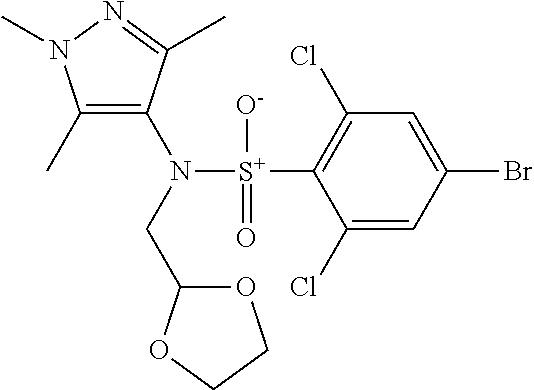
C1(C)=C(N([S+](C2=C(Cl)C=C(Br)C=C2Cl)([O-])=O)CC2OCCO2)C(C)=NN1C
